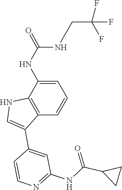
C(C1CC1)(NC1=NC=CC(C2=CNC3=C2C=CC=C3NC(=O)NCC(F)(F)F)=C1)=O
